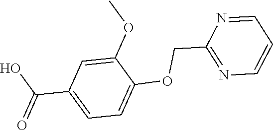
OC(C1=CC=C(OCC2=NC=CC=N2)C(OC)=C1)=O
